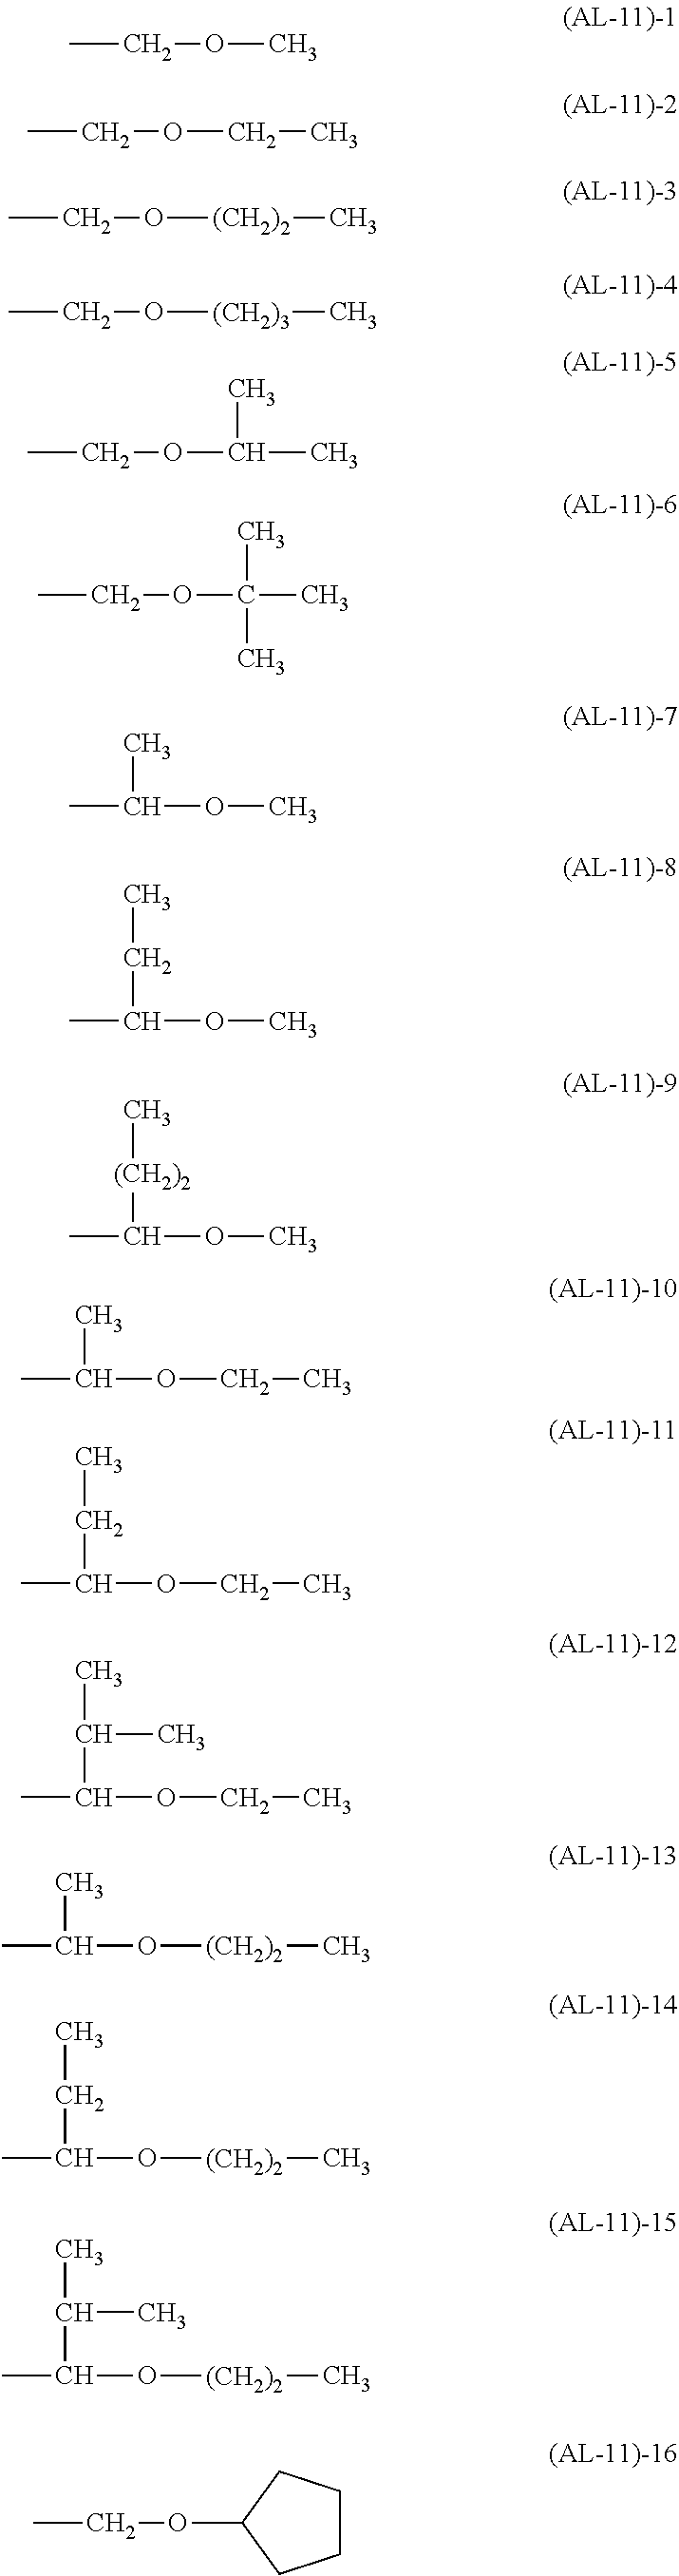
CCOC.CCOCC.CCO[(CH2)2]C.CCO[(CH2)3]C.CCOC(C)C.CCOC(C)(C)C.CC(OC)C.CC(OC)CC.CC(OC)[(CH2)2]C.CC(OCC)C.CC(OCC)CC.CC(OCC)C(C)C.CC(O[(CH2)2]C)C.CC(O[(CH2)2]C)CC.CC(O[(CH2)2]C)C(C)C.CCOC1CCCC1
